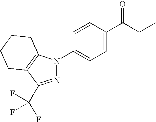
C1=CC(C(=O)CC)=CC=C1N1N=C(C(F)(F)F)C2=C1CCCC2
